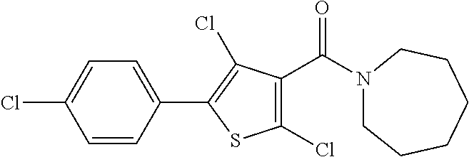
N1(C(C2=C(Cl)SC(C3=CC=C(Cl)C=C3)=C2Cl)=O)CCCCCC1
